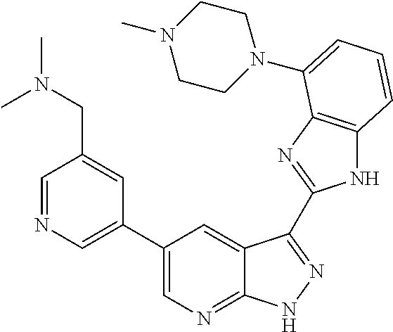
C1(C2=CN=CC(CN(C)C)=C2)=CN=C2C(=C1)C(C1=NC3=C(N1)C=CC=C3N1CCN(C)CC1)=NN2
